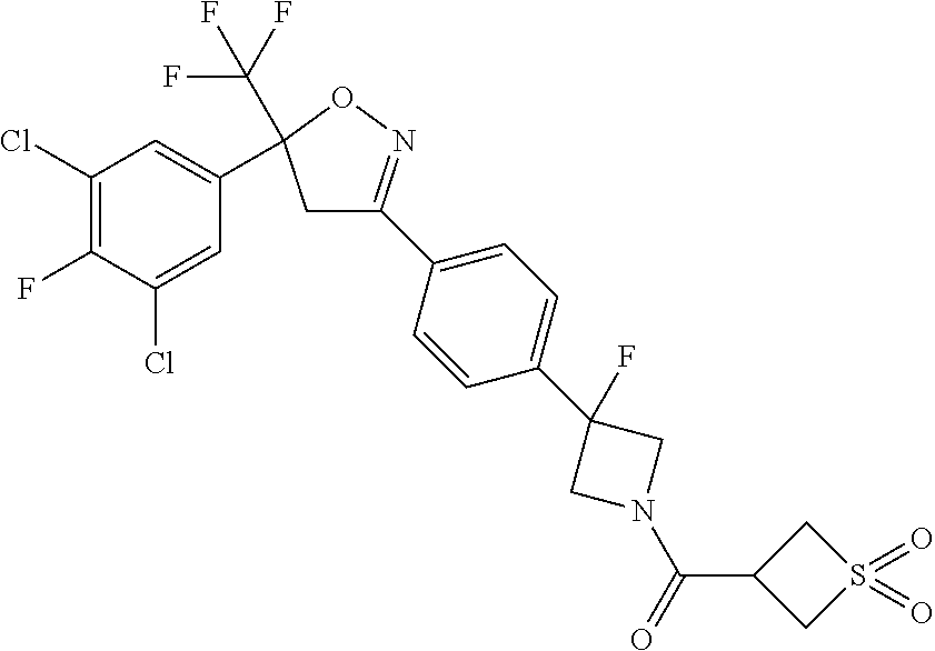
C1(Cl)=C(F)C(Cl)=CC(C2(C(F)(F)F)CC(C3=CC=C(C4(F)CN(C(=O)C5CS(=O)(=O)C5)C4)C=C3)=NO2)=C1
